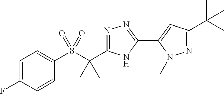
C1=C(F)C=CC(S(C(C2=NN=C(C3=CC(C(C)(C)C)=NN3C)N2)(C)C)(=O)=O)=C1
